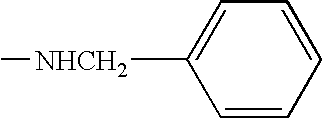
C1=C([NHCH2]C)C=CC=C1
